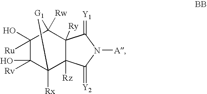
C1([Rv])(O)C2([Rx])C3([Rz])C([Ry])(C([Rw])(C1([Ru])O)[G1]2)C(=[Y1])N([A])C3=[Y2]
